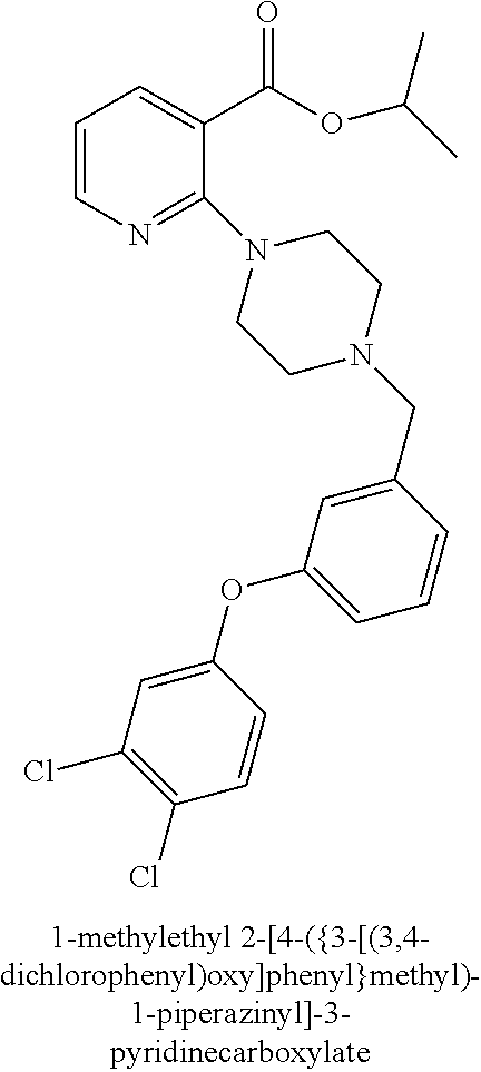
C1=CN=C(N2CCN(CC3=CC(OC4=CC(Cl)=C(Cl)C=C4)=CC=C3)CC2)C(C(OC(C)C)=O)=C1
